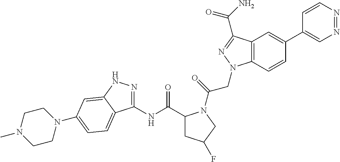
C1(NC(C2CC(F)CN2C(=O)CN2C3=C(C(C(=O)N)=N2)C=C(C2=CN=NC=C2)C=C3)=O)=NNC2=CC(N3CCN(C)CC3)=CC=C12
